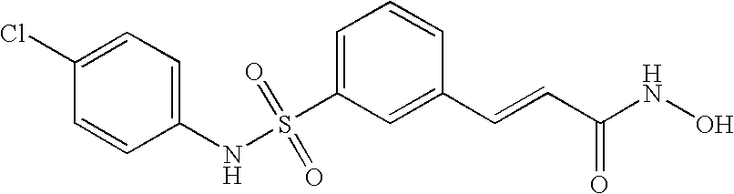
C1(Cl)=CC=C(NS(C2=CC=CC(C=CC(NO)=O)=C2)(=O)=O)C=C1
